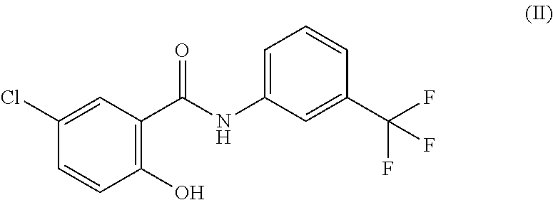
C1(Cl)=CC(C(NC2=CC=CC(C(F)(F)F)=C2)=O)=C(O)C=C1
